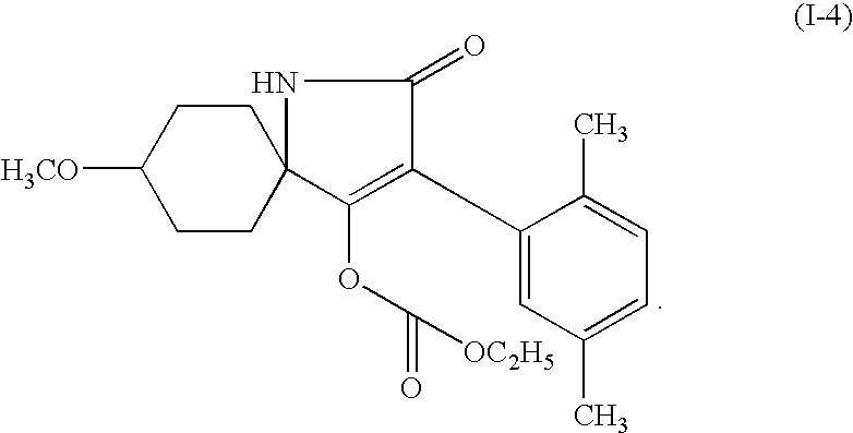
C1(OC(=O)[OC2H5])=C(C2=CC(C)=CC=C2C)C(=O)NC12CCC([H3CO])CC2
